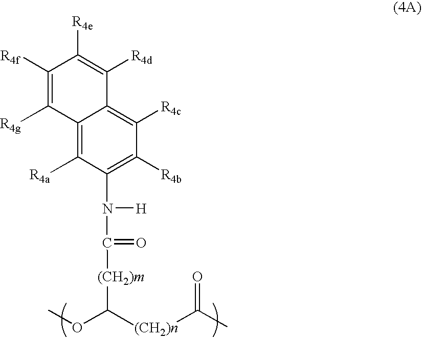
COC([(CH2)n]C(C)=O)[(CH2)m]C(N(C1=C([R4b])C([R4c])=C2C(=C1[R4a])C([R4g])=C([R4f])C([R4e])=C2[R4d])[H])=O
